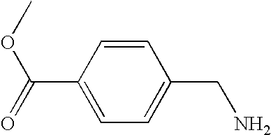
C1=CC(C(OC)=O)=CC=C1CN
